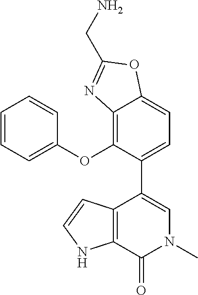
C12=C(OC3=CC=CC=C3)C(C3=CN(C)C(=O)C4=C3C=CN4)=CC=C1OC(CN)=N2
